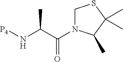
C(=O)(C(C)N[P4])N1CSC(C)(C)C1C
